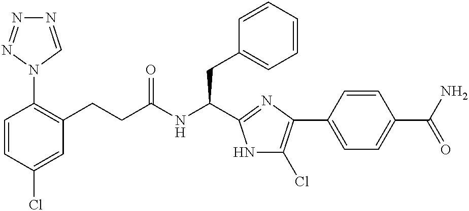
C1=CC(Cl)=CC(CCC(NC(CC2=CC=CC=C2)C2=NC(C3=CC=C(C(N)=O)C=C3)=C(Cl)N2)=O)=C1N1C=NN=N1
